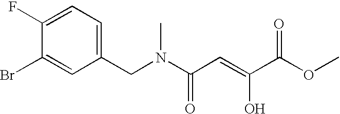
C1(CN(C(C=C(C(OC)=O)O)=O)C)=CC=C(F)C(Br)=C1
